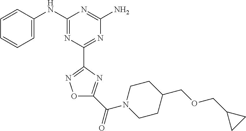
C1=CC(NC2=NC(C3=NOC(C(=O)N4CCC(COCC5CC5)CC4)=N3)=NC(N)=N2)=CC=C1
